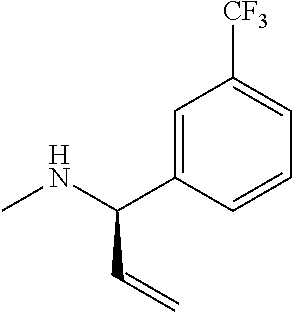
C1=C(C(NC)C=C)C=CC=C1[CF3]
